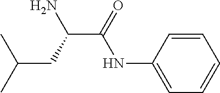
C(C(=O)NC1=CC=CC=C1)(CC(C)C)N
